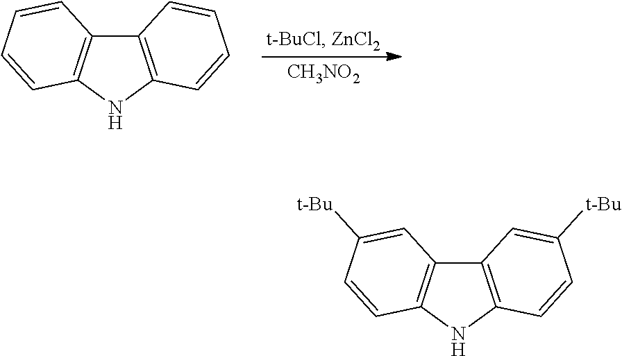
[CH3NO2].C12=C(NC3=C1C=CC=C3)C=CC=C2.C12=C(NC3=C1C=C([t-Bu])C=C3)C=CC([t-Bu])=C2
